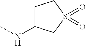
N(C)C1CCS(=O)(=O)C1
